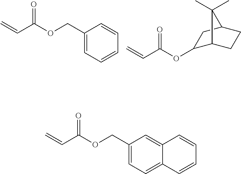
C=CC(OCC1=CC=CC=C1)=O.C=CC(OC1C2CCC(C1)C2(C)C)=O.C=CC(OCC1=CC=C2C(=C1)C=CC=C2)=O
